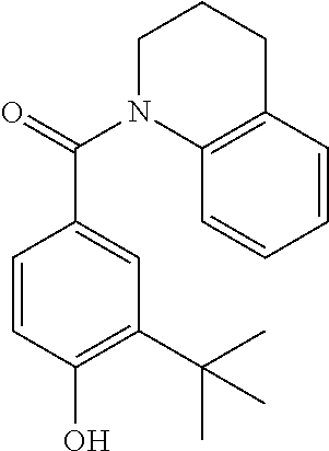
C1=CC(O)=C(C(C)(C)C)C=C1C(=O)N1CCCC2=C1C=CC=C2
